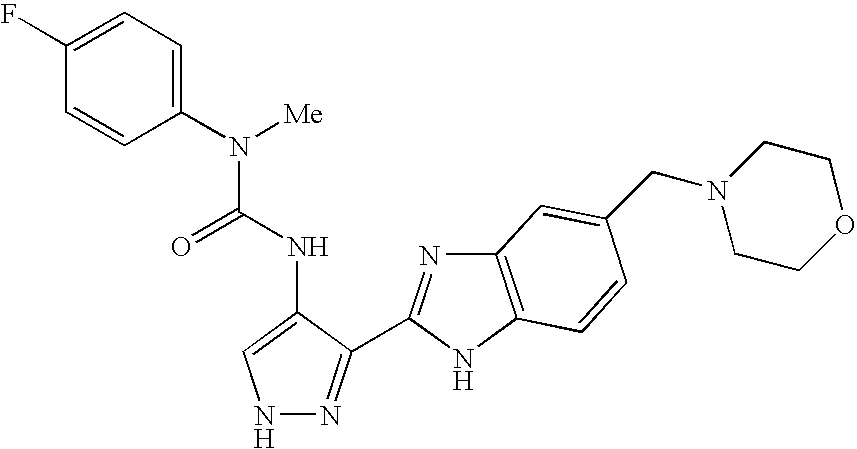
N([Me])(C(NC1=CNN=C1C1=NC2=C(N1)C=CC(CN1CCOCC1)=C2)=O)C1=CC=C(F)C=C1
